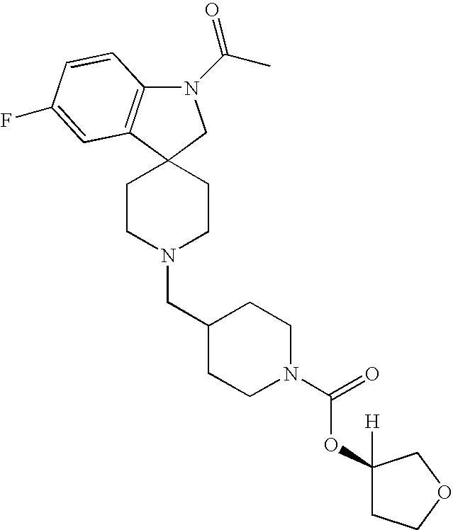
C12=C(C3(CN1C(C)=O)CCN(CC1CCN(C(=O)OC4([H])CCOC4)CC1)CC3)C=C(F)C=C2
